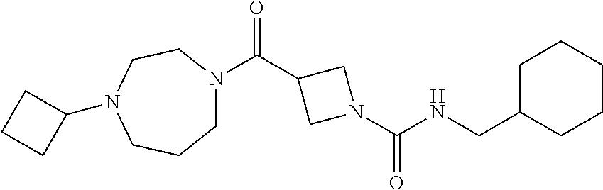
N(C(N1CC(C(=O)N2CCCN(C3CCC3)CC2)C1)=O)CC1CCCCC1
